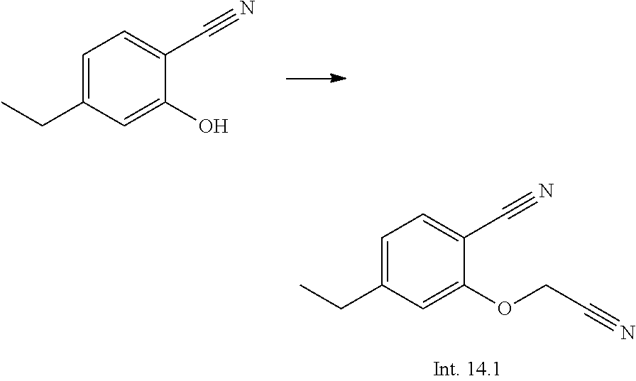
C1=C(CC)C=C(O)C(C#N)=C1.C1=C(CC)C=C(OCC#N)C(C#N)=C1
